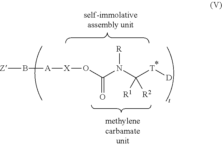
[X](OC(N(C([T][D])([R1])[R2])[R])=O)[A]B[Z]
